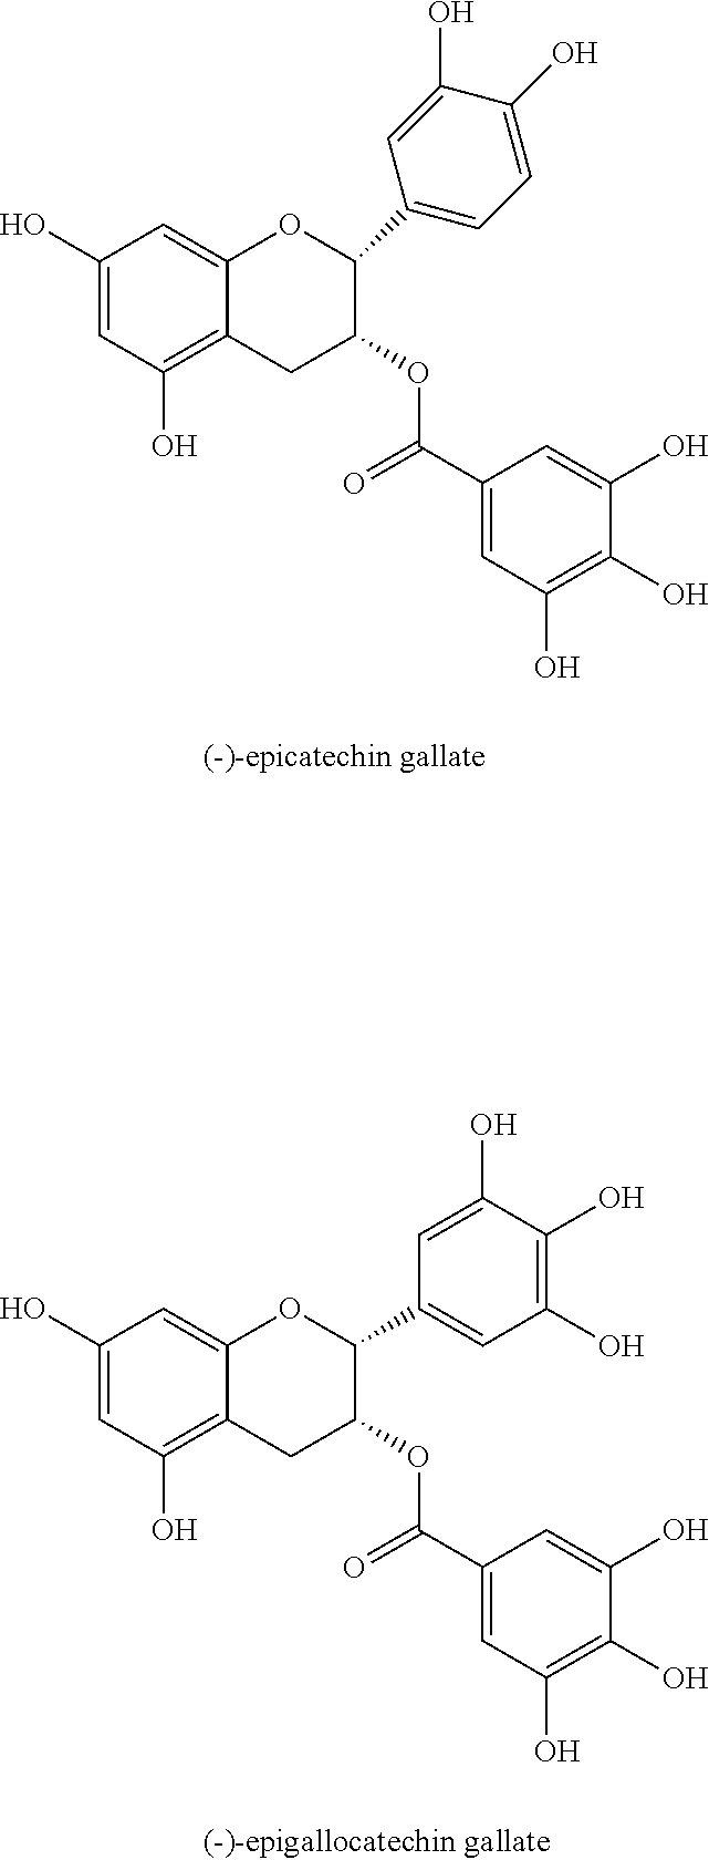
C1(O)=CC(O)=C2C(=C1)OC(C1=CC=C(O)C(O)=C1)C(OC(=O)C1=CC(O)=C(O)C(O)=C1)C2.C1(O)=CC(O)=C2C(=C1)OC(C1=CC(O)=C(O)C(O)=C1)C(OC(=O)C1=CC(O)=C(O)C(O)=C1)C2
